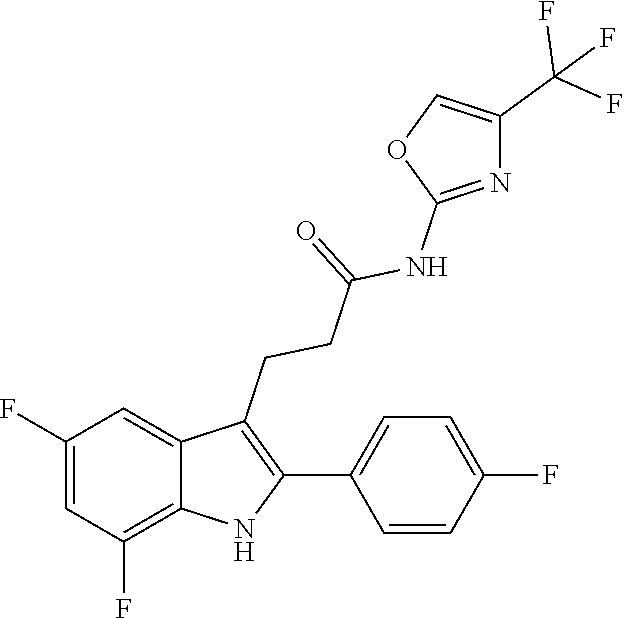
C1(C2=C(CCC(=O)NC3=NC(C(F)(F)F)=CO3)C3=CC(F)=CC(F)=C3N2)=CC=C(F)C=C1
